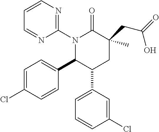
C1(N2C(C3=CC=C(Cl)C=C3)C(C3=CC=CC(Cl)=C3)CC(CC(=O)O)(C)C2=O)=NC=CC=N1
